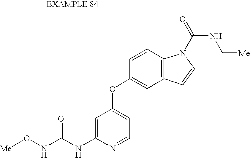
C1=C(NC(NO[Me])=O)N=CC=C1OC1=CC2=C(C=C1)N(C(=O)NC[Me])C=C2
